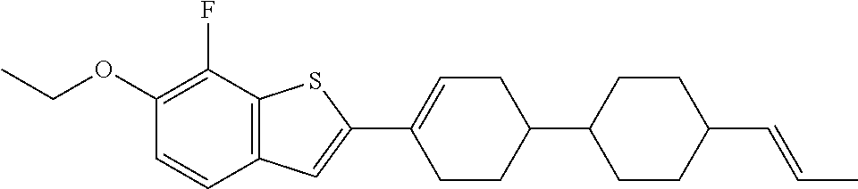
CCOC1=C(F)C2=C(C=C1)C=C(C1=CCC(C3CCC(C=CC)CC3)CC1)S2
